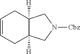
C1=CCC2([H])C([H])(C1)CN([Cbz])C2
